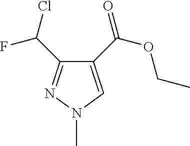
N1=C(C(F)Cl)C(C(OCC)=O)=CN1C
